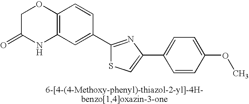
C1C(=O)NC2=C(O1)C=CC(C1=NC(C3=CC=C(OC)C=C3)=CS1)=C2
